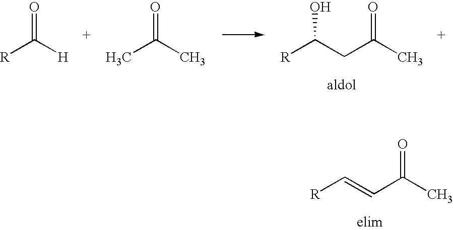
[R]C([H])=O.CC(C)=O.[R]C(CC(C)=O)O.[R]C=CC(C)=O
